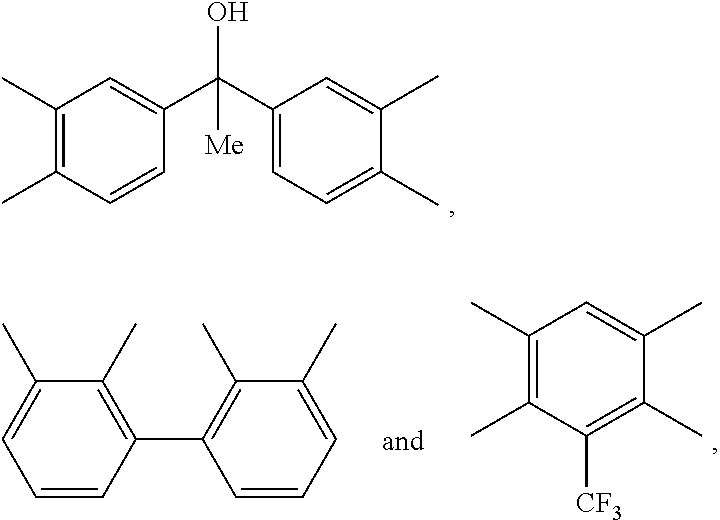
C1(C)=C(C)C([CF3])=C(C)C(C)=C1.C1=CC=C(C)C(C)=C1C1=C(C)C(C)=CC=C1.C1=CC(C)=C(C)C=C1C(C1=CC=C(C)C(C)=C1)(O)[Me]
